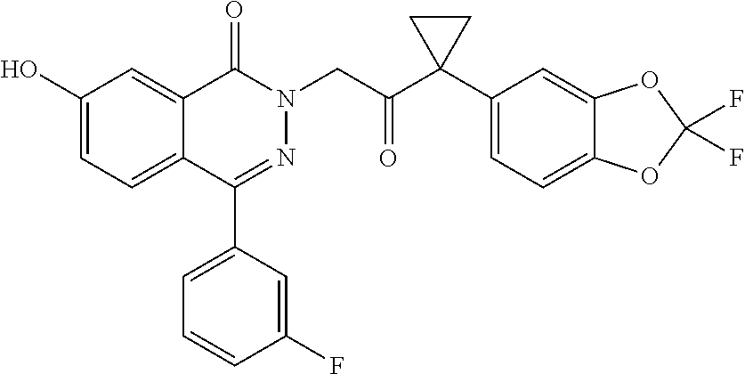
C1(O)=CC=C2C(=C1)C(=O)N(CC(C1(C3=CC=C4C(=C3)OC(F)(F)O4)CC1)=O)N=C2C1=CC=CC(F)=C1
